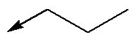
C(CC)->C
